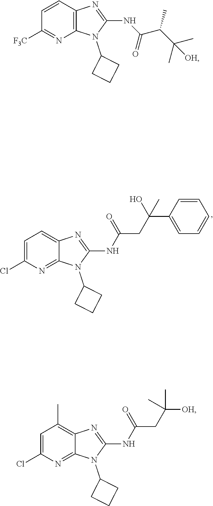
N(C1=NC2=C(C)C=C(Cl)N=C2N1C1CCC1)C(CC([OH])(C)C)=O.N(C1=NC2=C(N1C1CCC1)N=C([F3C])C=C2)C(=O)C(C)C(C)(C)[OH].N(C1=NC2=CC=C(Cl)N=C2N1C1CCC1)C(CC(C1=CC=CC=C1)(O)C)=O
